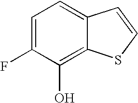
C1=C(F)C(O)=C2C(=C1)C=CS2
